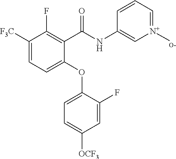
C1(C(NC2=C[N+]([O-])=CC=C2)=O)=C(F)C([F3C])=CC=C1OC1=CC=C([OCF3])C=C1F
